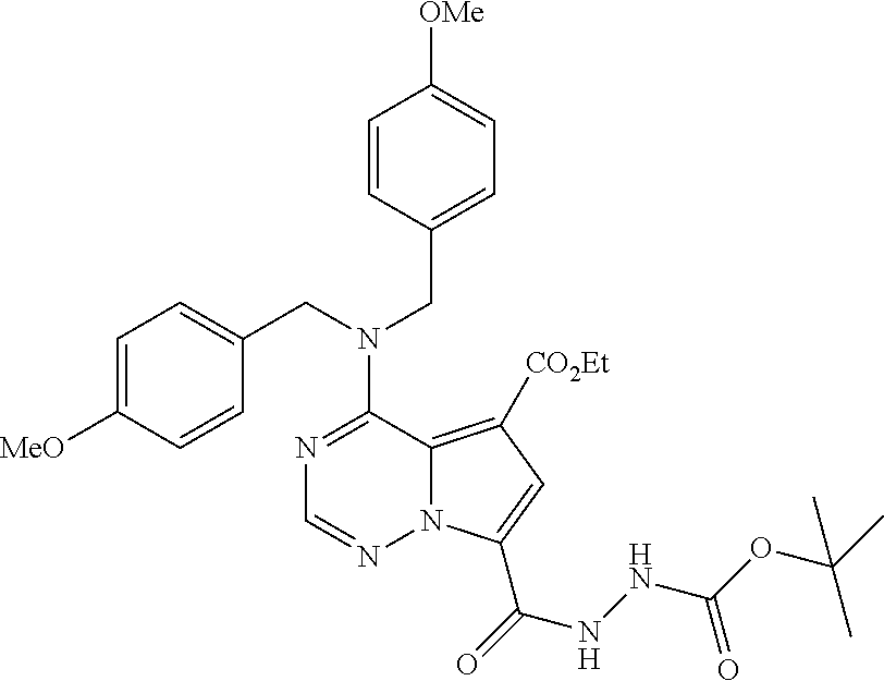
N1=C(N(CC2=CC=C([MeO])C=C2)CC2=CC=C([OMe])C=C2)C2=C([CO2Et])C=C(C(=O)NNC(OC(C)(C)C)=O)N2N=C1
